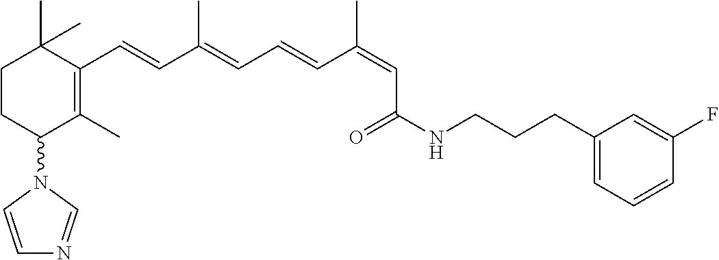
C1CC(N2C=CN=C2)C(C)=C(C=CC(=CC=CC(=CC(NCCCC2=CC=CC(F)=C2)=O)C)C)C1(C)C
